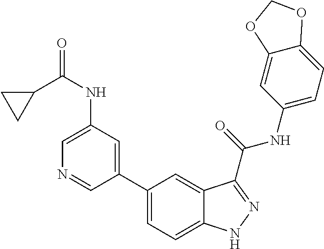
C1(NC(C2CC2)=O)=CN=CC(C2=CC=C3C(=C2)C(C(NC2=CC=C4C(=C2)OCO4)=O)=NN3)=C1
